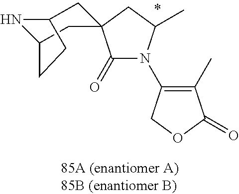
C1(=O)N(C2=C(C)C(=O)OC2)C(C)CC12CC1NC(C2)CC1
